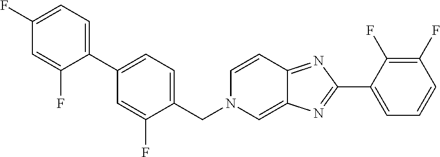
C1(C2=NC3=CN(CC4=CC=C(C5=CC=C(F)C=C5F)C=C4F)C=CC3=N2)=CC=CC(F)=C1F
